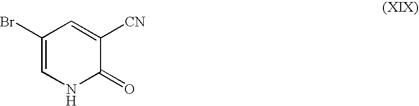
C1(Br)=CNC(=O)C([CN])=C1
